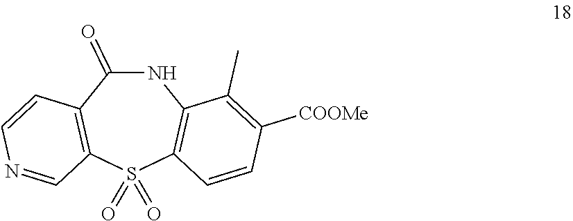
N1C(=O)C2=C(S(=O)(=O)C3=C1C(C)=C([COOMe])C=C3)C=NC=C2
